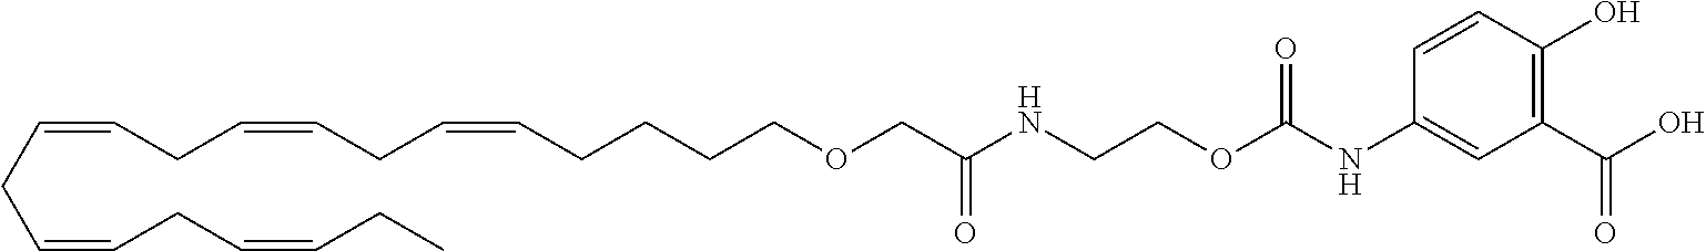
C1(C(O)=O)=C(O)C=CC(NC(OCCNC(COCCCCC=CCC=CCC=CCC=CCC=CCC)=O)=O)=C1
